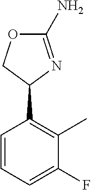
C1=CC=C(F)C(C)=C1C1N=C(N)OC1
